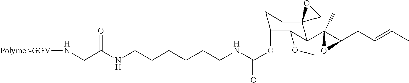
C(CCNC(OC1CCC2(C(C3(C)C(CC=C(C)C)O3)C1OC)CO2)=O)CCCNC(CN[Polymer-GGV])=O
